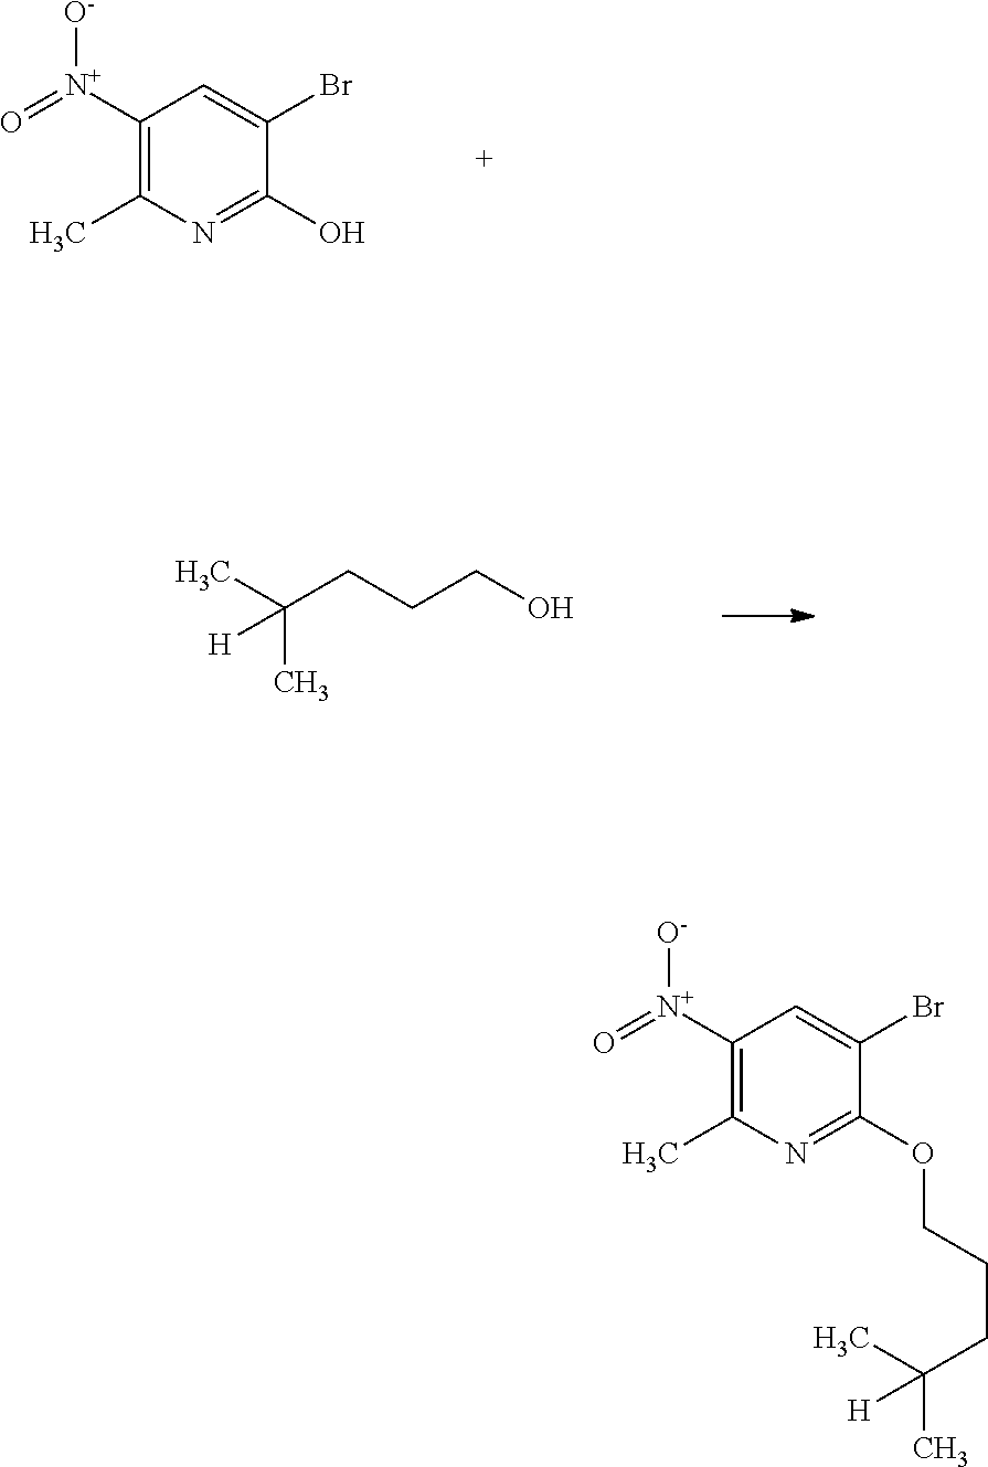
C1([N+](=O)[O-])=C(C)N=C(O)C(Br)=C1.CC(C)(CCCO)[H].C1([N+](=O)[O-])=C(C)N=C(OCCCC(C)(C)[H])C(Br)=C1
